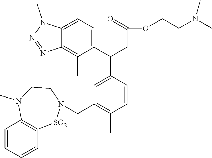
C1=CC=CC2=C1N(C)CCN(CC1=C(C)C=CC(C(C3=CC=C4C(=C3C)N=NN4C)CC(=O)OCCN(C)C)=C1)[SO2]2
